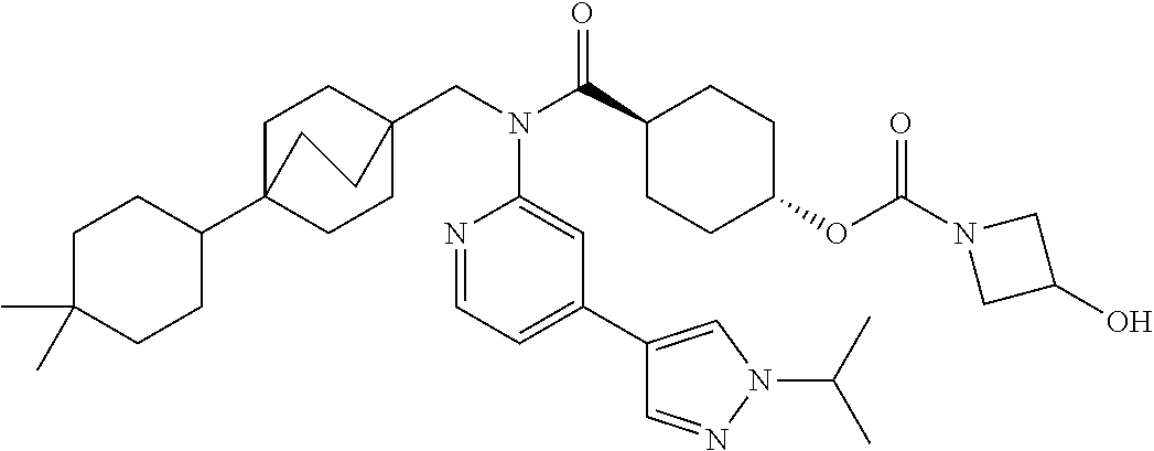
C1C(C)(C)CCC(C23CCC(CN(C(C4CCC(OC(N5CC(O)C5)=O)CC4)=O)C4=CC(C5=CN(C(C)C)N=C5)=CC=N4)(CC2)CC3)C1
